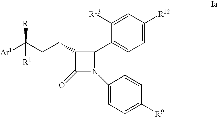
C1(C2=CC=C([R12])C=C2[R13])N(C2=CC=C([R9])C=C2)C(=O)C1CCC([Ar1])([R1])[R]
